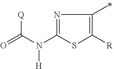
N1=C(N(C(=O)[Q])[H])SC([R])=C1C
